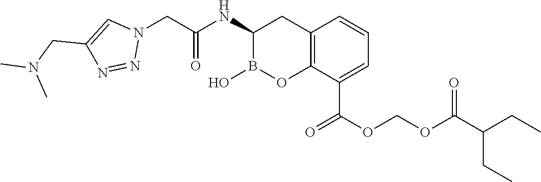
C12=C(C(C(OCOC(C(CC)CC)=O)=O)=CC=C1)OB(O)C(NC(CN1C=C(CN(C)C)N=N1)=O)C2
